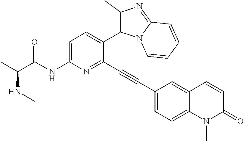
C1=C(NC(C(C)NC)=O)N=C(C#CC2=CC=C3C(=C2)C=CC(=O)N3C)C(C2=C(C)N=C3N2C=CC=C3)=C1
